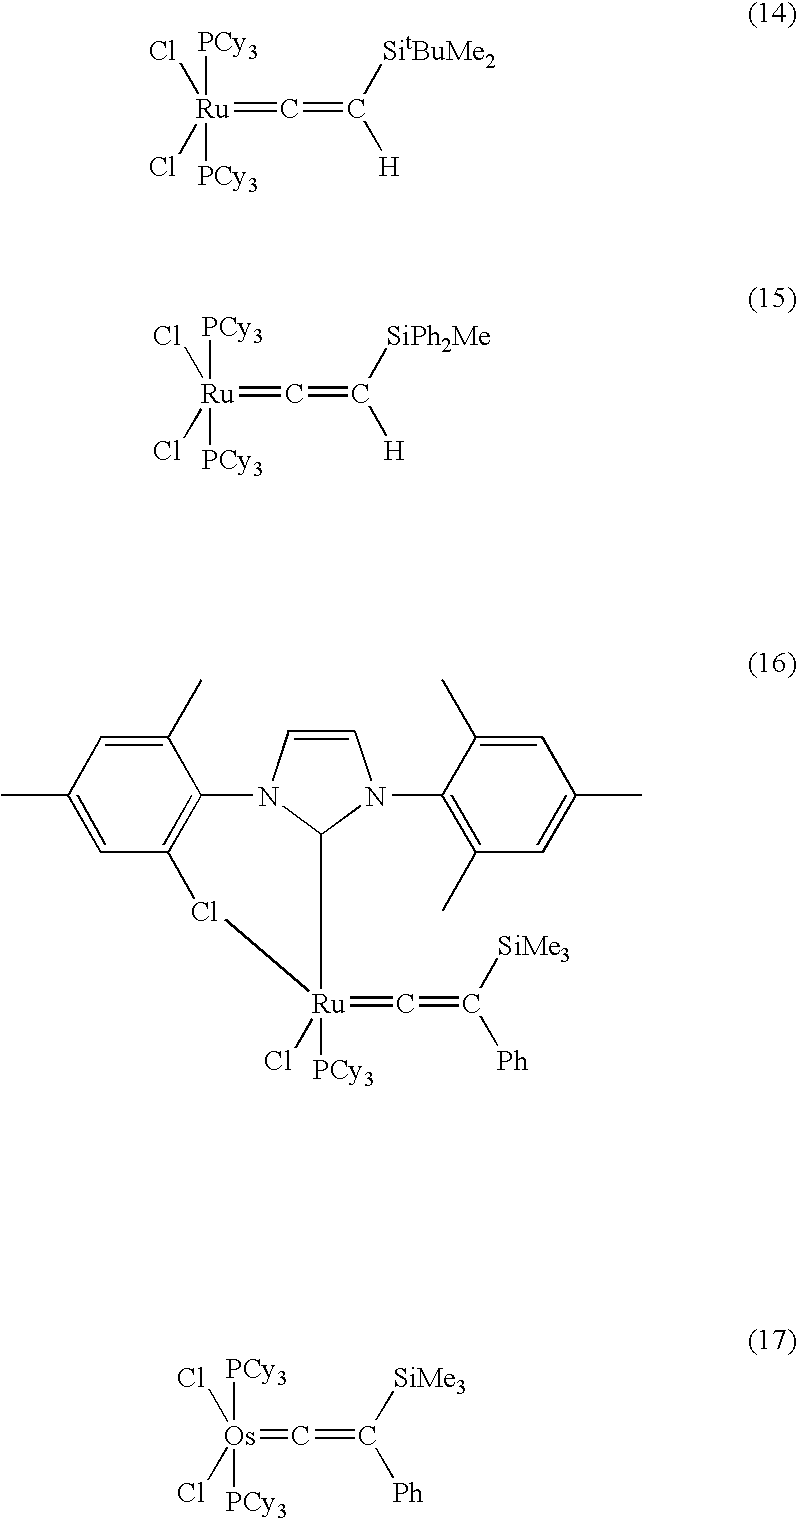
[Ru](=C=C([SitBuMe2])[H])([PCy3])([PCy3])(Cl)Cl.[Ru](=C=C([SiPh2Me])[H])([PCy3])([PCy3])(Cl)Cl.[Os](=C=C([SiMe3])[Ph])([PCy3])([PCy3])(Cl)Cl.[Ru]1(=C=C([SiMe3])[Ph])([PCy3])(Cl)ClC2=C(C(C)=CC(C)=C2)N2C=CN(C3=C(C)C=C(C)C=C3C)C12
